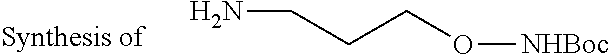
C(N)CCO[NHBoc]
